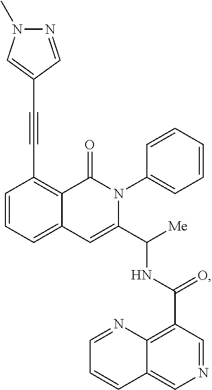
C1=CC=C2C(=C1C#CC1=CN(C)N=C1)C(=O)N(C1=CC=CC=C1)C(C([Me])NC(C1=C3C(=CN=C1)C=CC=N3)=O)=C2
